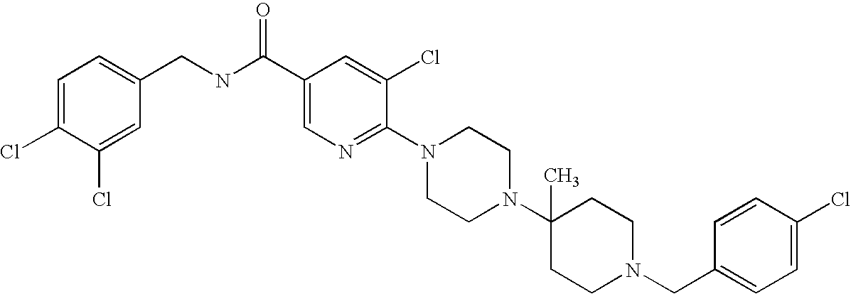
C1(Cl)=CC=C(CN2CCC(N3CCN(C4=NC=C(C(NCC5=CC=C(Cl)C(Cl)=C5)=O)C=C4Cl)CC3)(C)CC2)C=C1
